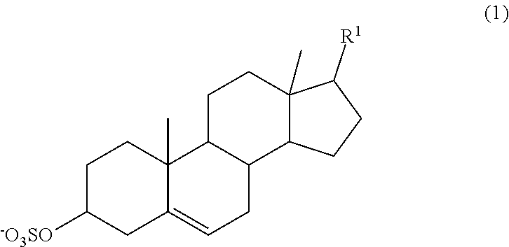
C1C([-O3SO])CC2=CCC3C(C2(C)C1)CCC1(C)C3CCC1[R1]
